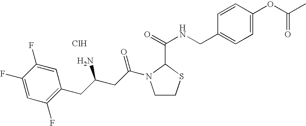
Cl.C1(F)=CC(F)=C(CC(CC(=O)N2CCSC2C(=O)NCC2=CC=C(OC(C)=O)C=C2)N)C=C1F
